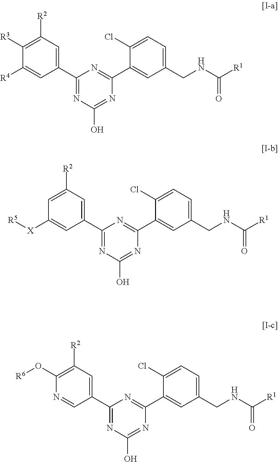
C1(C2=CC([R2])=C([R3])C([R4])=C2)=NC(O)=NC(C2=CC(CNC([R1])=O)=CC=C2Cl)=N1.C1(C2=CC([R2])=CC([X][R5])=C2)=NC(O)=NC(C2=CC(CNC([R1])=O)=CC=C2Cl)=N1.C1(C2=CC([R2])=C(O[R6])N=C2)=NC(O)=NC(C2=CC(CNC([R1])=O)=CC=C2Cl)=N1
